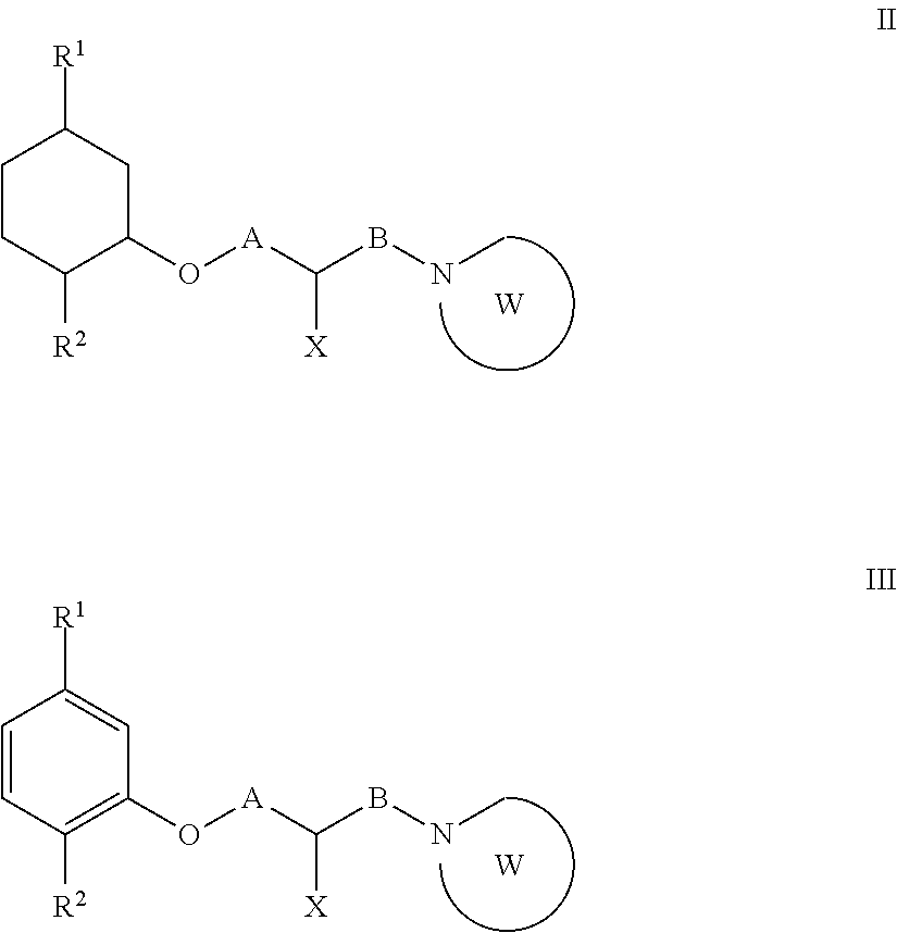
C1C([R1])CC(O[A]C(BNC)[X])C([R2])C1.[W].C1=CC([R2])=C(O[A]C(BNC)[X])C=C1[R1].[W]
